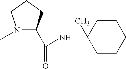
N1(C)C(C(=O)NC2(C)CCCCC2)CCC1
